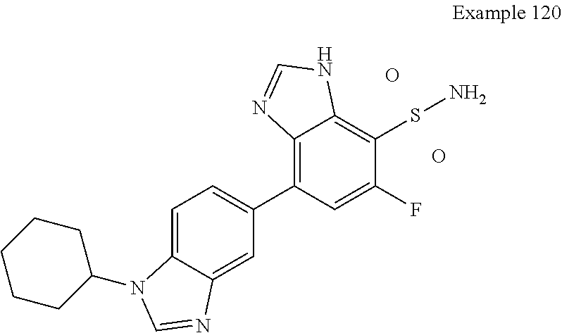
C1=C2C(=CC(C3=C4C(=C(SN)C(F)=C3)NC=N4)=C1)N=CN2C1CCCCC1.O.O
